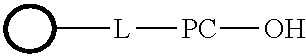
C[L][PC]O
